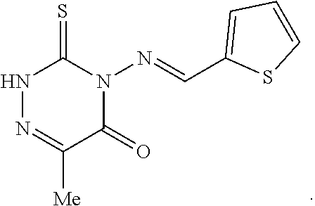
N1N=C([Me])C(=O)N(N=CC2=CC=CS2)C1=S
